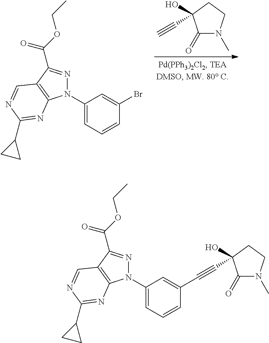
C1(=O)N(C)CCC1(O)C#C.N1(C2=CC=CC(Br)=C2)N=C(C(OCC)=O)C2=C1N=C(C1CC1)N=C2.N1(C2=CC=CC(C#CC3(O)C(=O)N(C)CC3)=C2)N=C(C(OCC)=O)C2=C1N=C(C1CC1)N=C2
